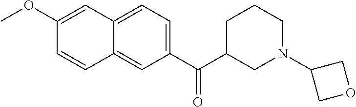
C1(OC)=CC2=CC=C(C(C3CN(C4COC4)CCC3)=O)C=C2C=C1
